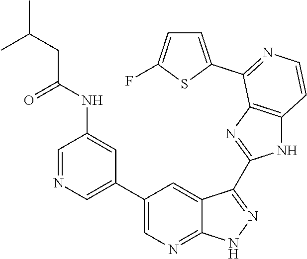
C1=NC=C(C2=CN=C3C(=C2)C(C2=NC4=C(N2)C=CN=C4C2=CC=C(F)S2)=NN3)C=C1NC(CC(C)C)=O
